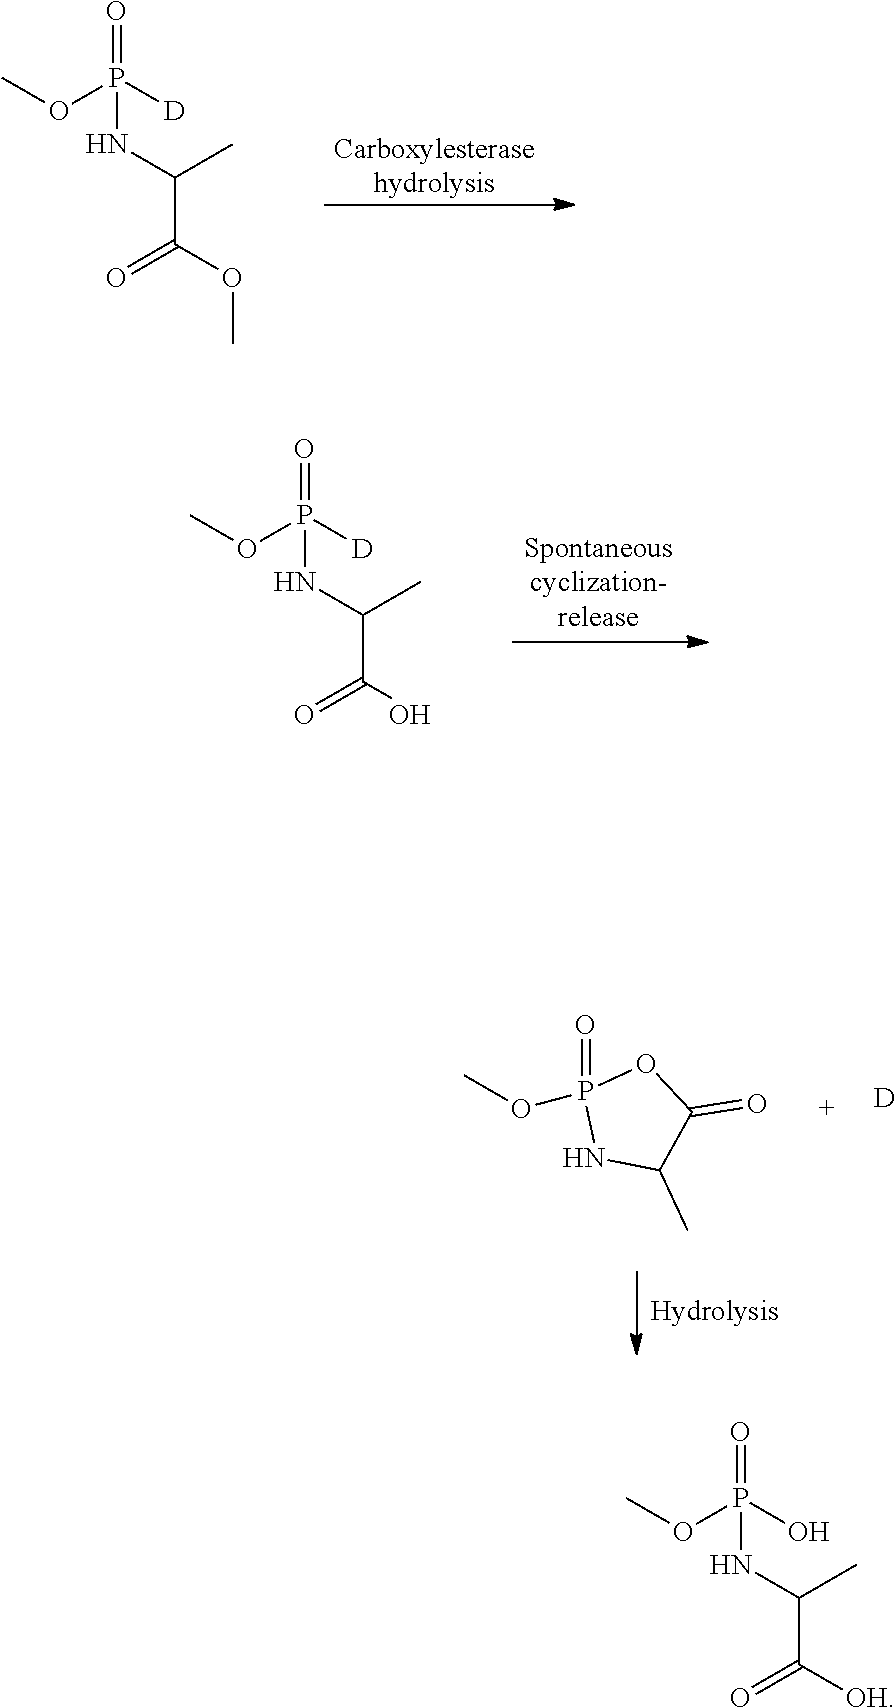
O(P([D])(=O)NC(C)C(OC)=O)C.O(P([D])(=O)NC(C)C(O)=O)C.[D].P1(=O)(OC)NC(C)C(=O)O1.O(P(O)(=O)NC(C)C([OH])=O)C
